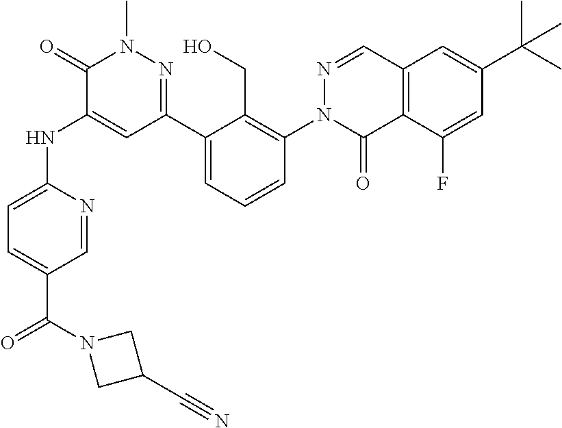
C1=NC(NC2=CC(C3=CC=CC(N4C(=O)C5=C(C=N4)C=C(C(C)(C)C)C=C5F)=C3CO)=NN(C)C2=O)=CC=C1C(N1CC(C#N)C1)=O
